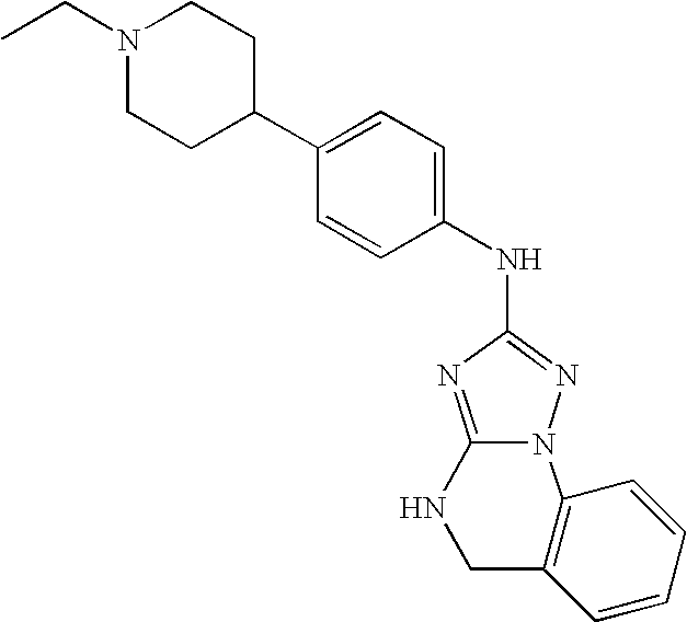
C12=NC(NC3=CC=C(C4CCN(CC)CC4)C=C3)=NN1C1=C(CN2)C=CC=C1
